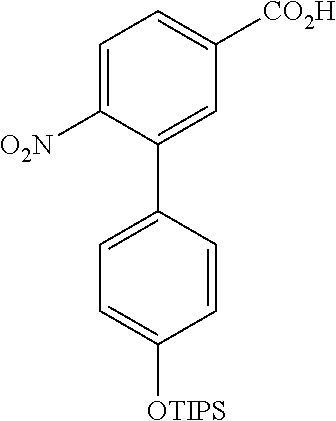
C1=C([O2N])C(C2=CC=C([OTIPS])C=C2)=CC([CO2H])=C1
